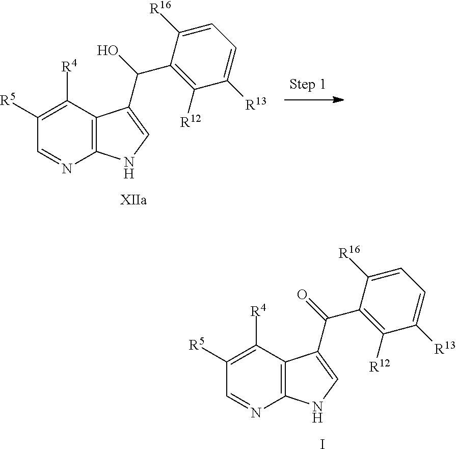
C1=C([R16])C(C(O)C2=CNC3=C2C([R4])=C([R5])C=N3)=C([R12])C([R13])=C1.C1=C([R16])C(C(=O)C2=CNC3=C2C([R4])=C([R5])C=N3)=C([R12])C([R13])=C1.I
